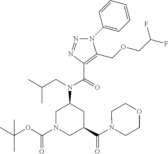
C1N(C(OC(C)(C)C)=O)CC(C(N2CCOCC2)=O)CC1N(CC(C)C)C(=O)C1=C(COCC(F)F)N(C2=CC=CC=C2)N=N1
